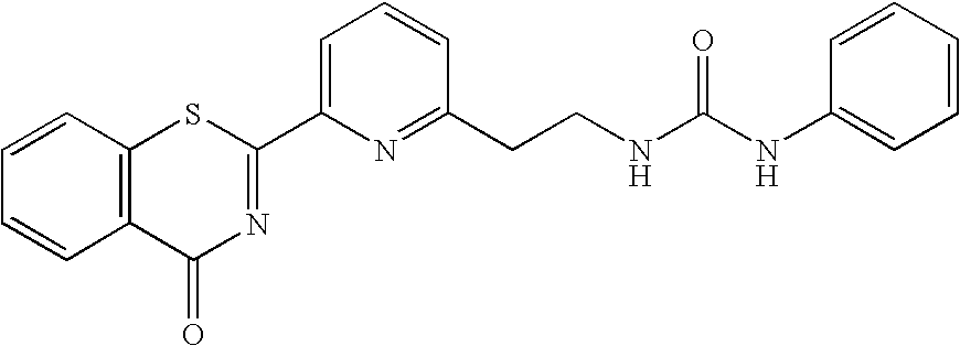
C1=CC(CCNC(NC2=CC=CC=C2)=O)=NC(C2=NC(=O)C3=C(S2)C=CC=C3)=C1
